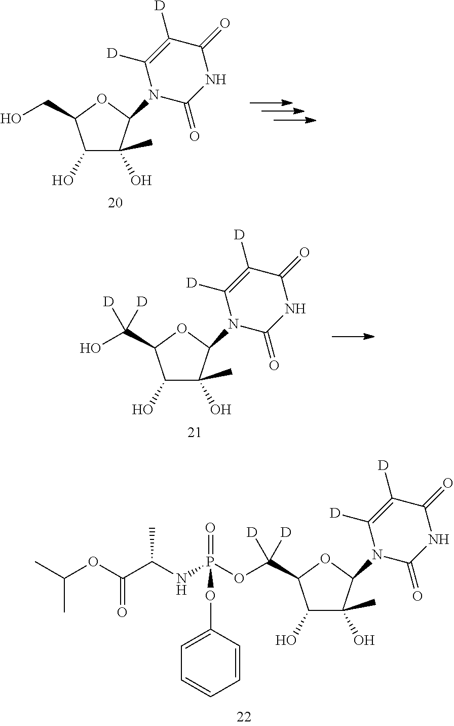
C(OC(C(NP(OC(C1C(O)C(O)(C)C(N2C(=O)NC(=O)C([D])=C2[D])O1)([D])[D])(=O)OC1=CC=CC=C1)C)=O)(C)C.C(C1C(O)C(O)(C)C(N2C(=O)NC(=O)C([D])=C2[D])O1)O.C(C1C(O)C(O)(C)C(N2C(=O)NC(=O)C([D])=C2[D])O1)(O)([D])[D]
